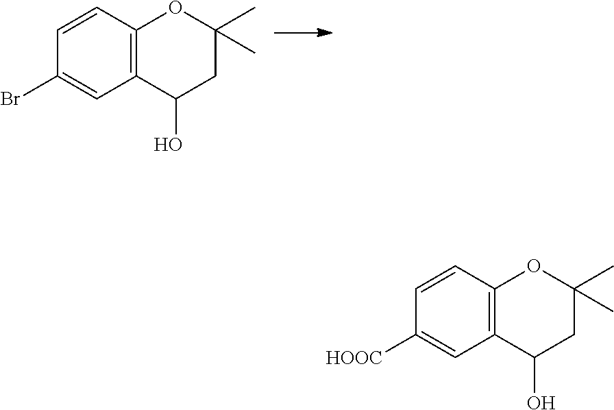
C12=C(C=CC(Br)=C1)OC(C)(C)CC2O.C12=C(C=CC([HOOC])=C1)OC(C)(C)CC2O
